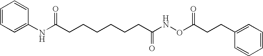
N(C(CCCCCCC(NOC(CCC1=CC=CC=C1)=O)=O)=O)C1=CC=CC=C1
